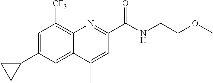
C12=C([CF3])C=C(C3CC3)C=C1C(C)=CC(C(NCCOC)=O)=N2
